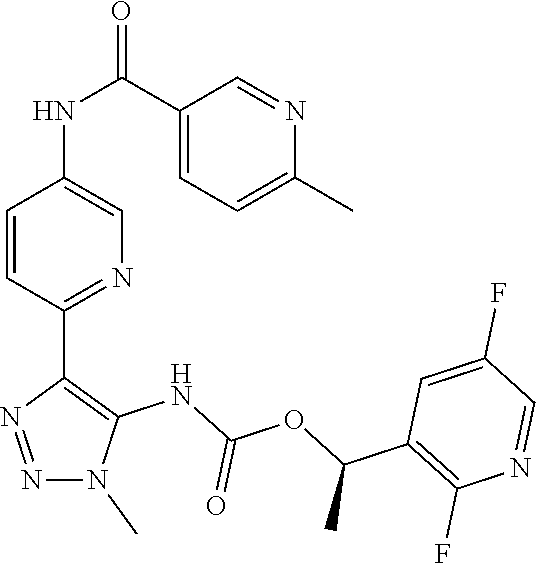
N1(C)N=NC(C2=NC=C(NC(C3=CC=C(C)N=C3)=O)C=C2)=C1NC(OC(C1=C(F)N=CC(F)=C1)C)=O
